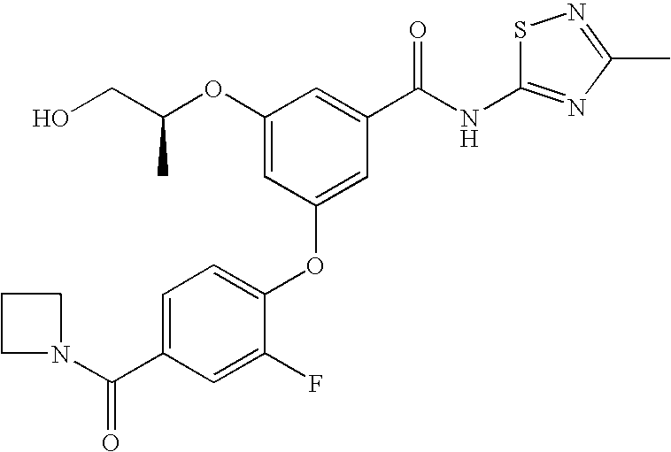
O(C1=CC(OC2=CC=C(C(N3CCC3)=O)C=C2F)=CC(C(NC2=NC(C)=NS2)=O)=C1)C(CO)C
